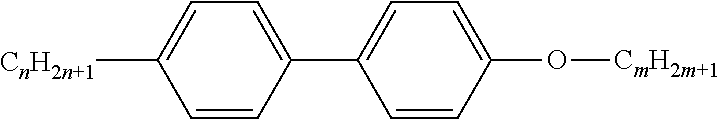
C1(C2=CC=C([CnH2n+1])C=C2)=CC=C(O[CmH2m+1])C=C1
